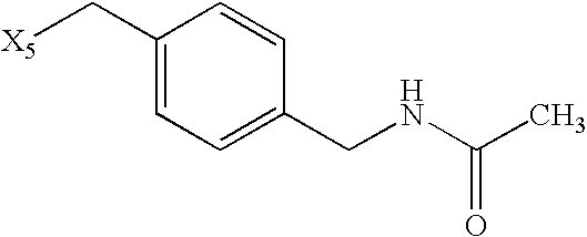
C1(C[X5])=CC=C(CNC(C)=O)C=C1
